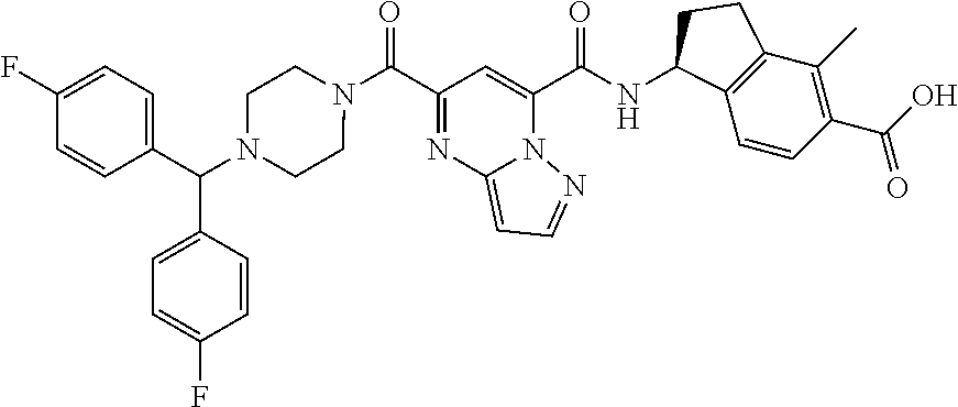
C(C1=NC2=CC=NN2C(C(NC2C3=C(C(C)=C(C(O)=O)C=C3)CC2)=O)=C1)(=O)N1CCN(C(C2=CC=C(F)C=C2)C2=CC=C(F)C=C2)CC1
